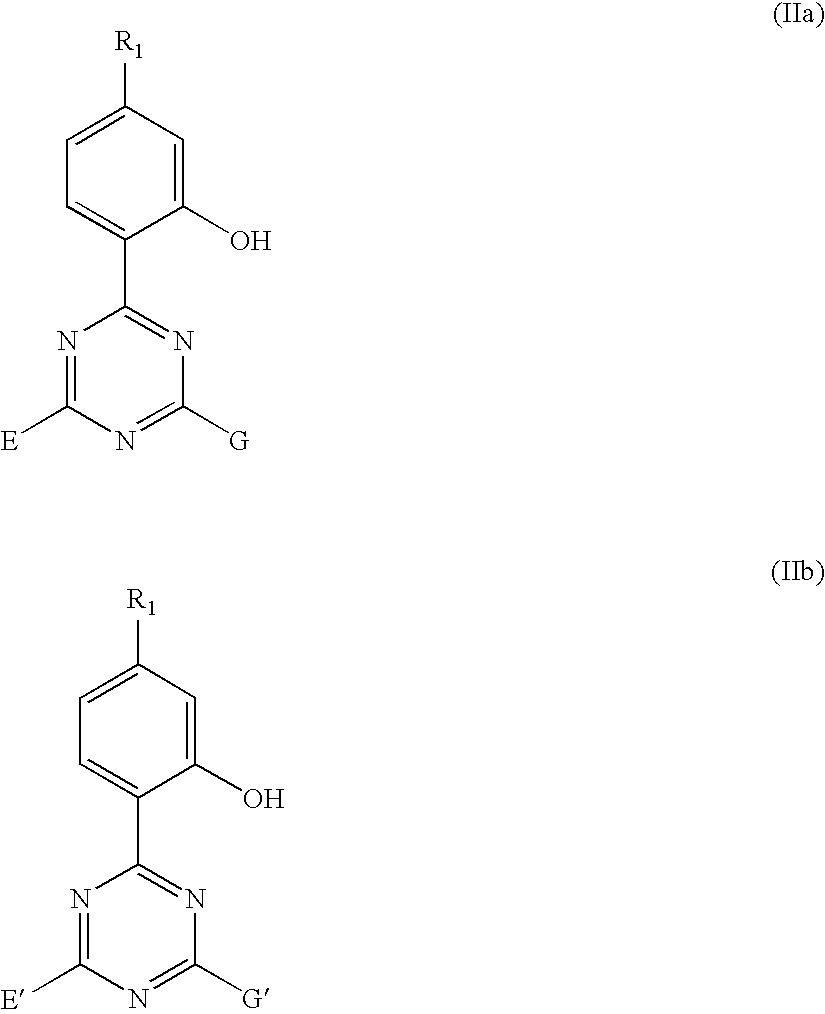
C1(O)=CC([R1])=CC=C1C1=NC([G])=NC([E])=N1.C1(O)=CC([R1])=CC=C1C1=NC([G])=NC([E])=N1
